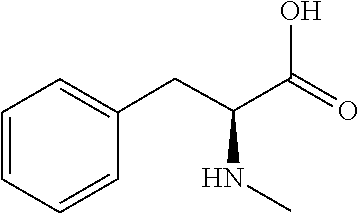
C1=CC=CC=C1CC(C(O)=O)NC
